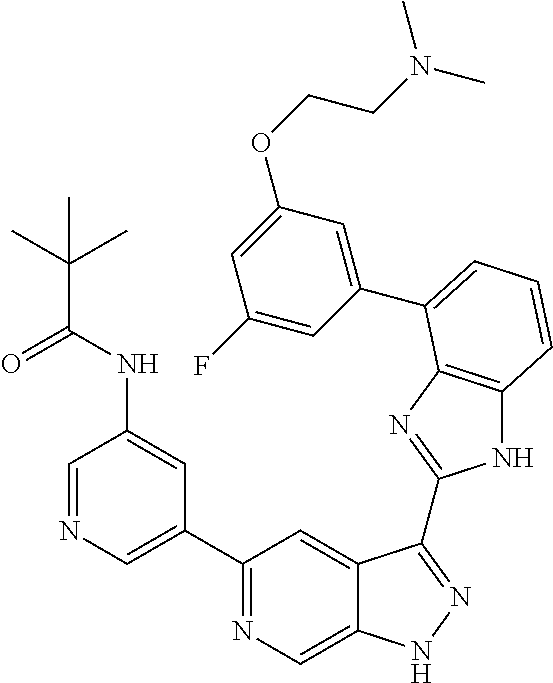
C1(C2=NC=C3C(=C2)C(C2=NC4=C(N2)C=CC=C4C2=CC(OCCN(C)C)=CC(F)=C2)=NN3)=CN=CC(NC(C(C)(C)C)=O)=C1
